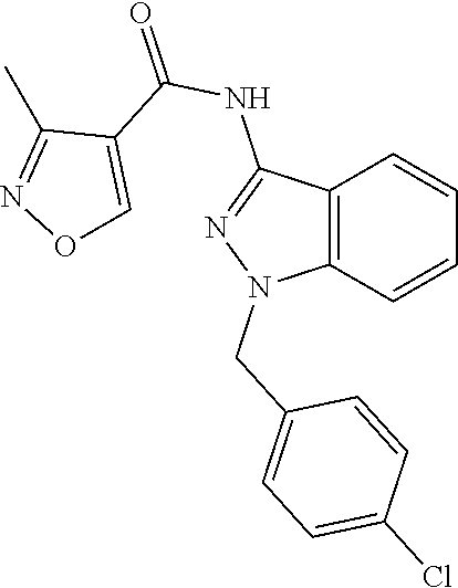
C12=C(C=CC=C1)N(CC1=CC=C(Cl)C=C1)N=C2NC(=O)C1=CON=C1C
